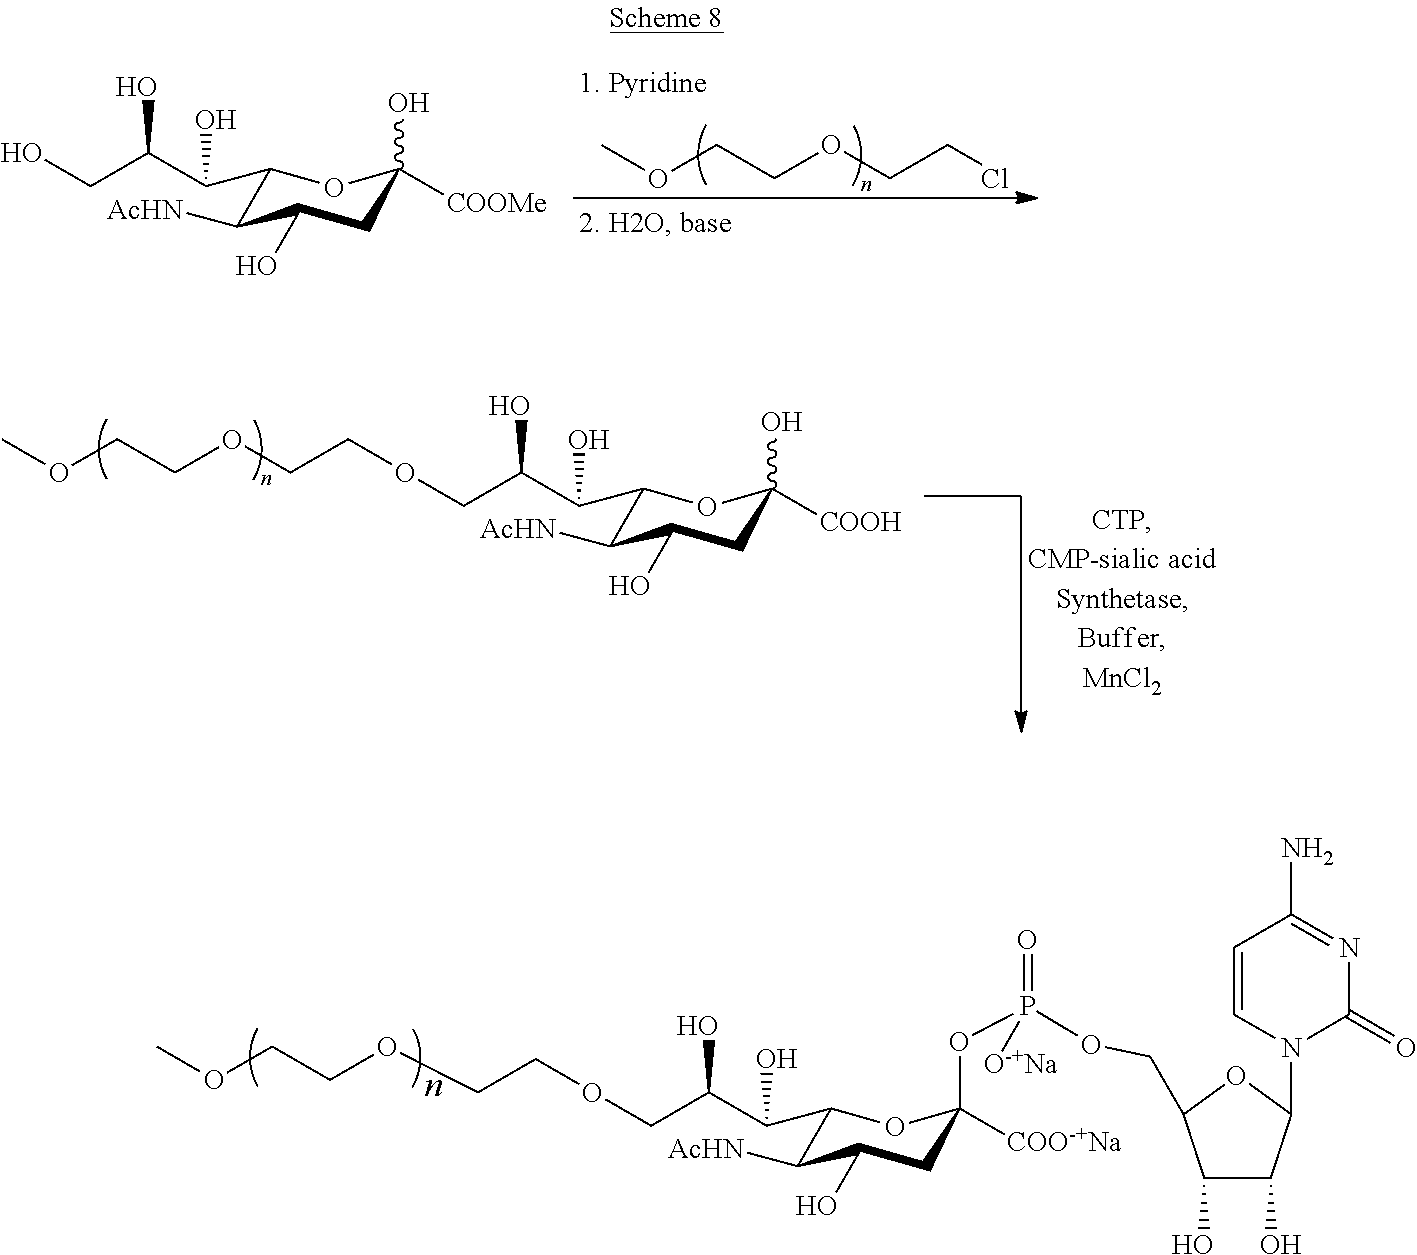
C1(C(C(COCCOCCOC)O)O)C([AcHN])C(O)CC(OP(OCC2C(O)C(O)C(N3C(=O)N=C(N)C=C3)O2)(=O)[O-+Na])([COO-+Na])O1.ClCCOCCOC.C1(C(C(CO)O)O)C([AcHN])C(O)CC(O)([COOMe])O1.C1(C(C(COCCOCCOC)O)O)C([AcHN])C(O)CC(O)([COOH])O1
